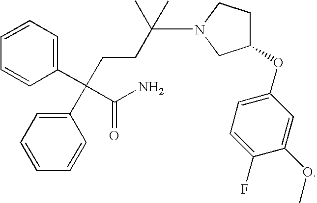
C1=CC=C(C(CCC(N2CC(OC3=CC=C(F)C(OC)=C3)CC2)(C)C)(C(=O)N)C2=CC=CC=C2)C=C1
